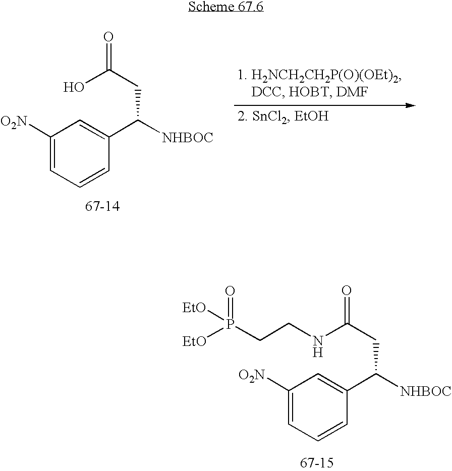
C1([O2N])=CC=CC(C([NHBOC])CC(=O)NCCP([EtO])(=O)[EtO])=C1.C1([O2N])=CC=CC(C([NHBOC])CC(=O)O)=C1
